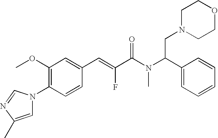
C1(OC)=C(N2C=C(C)N=C2)C=CC(C=C(C(N(C(C2=CC=CC=C2)CN2CCOCC2)C)=O)F)=C1
